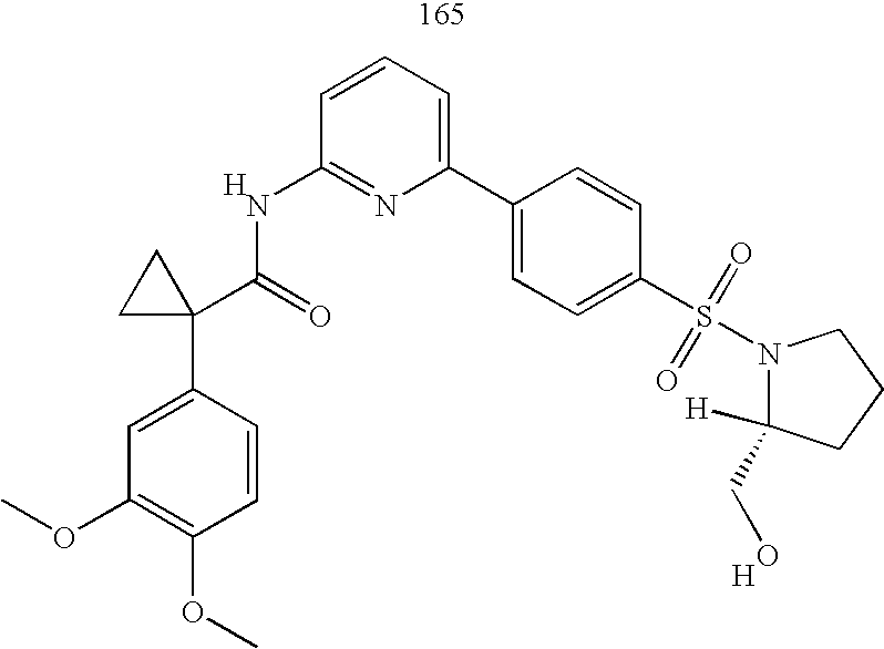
C1=C(C2(C(=O)NC3=NC(C4=CC=C(S(N5C(CO)([H])CCC5)(=O)=O)C=C4)=CC=C3)CC2)C=CC(OC)=C1OC.[H].[H]
